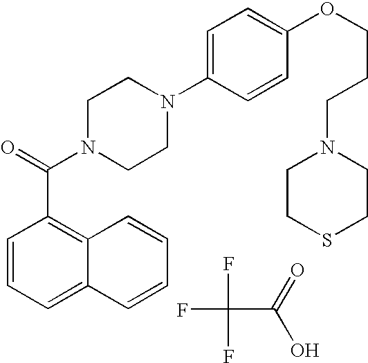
C1=CC=C2C(=C1C(N1CCN(C3=CC=C(OCCCN4CCSCC4)C=C3)CC1)=O)C=CC=C2.FC(C(O)=O)(F)F
